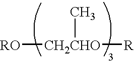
[RO][CH2CHO]([R])C
